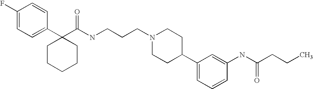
C1(F)=CC=C(C2(C(NCCCN3CCC(C4=CC=CC(NC(CCC)=O)=C4)CC3)=O)CCCCC2)C=C1
